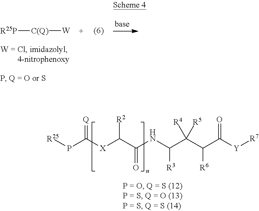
P(C([X]C(C(NC(C(C(C([Y][R7])=O)[R6])([R4])[R5])[R3])=O)[R2])=[Q])[R25].[R25P][C(Q)][W]
